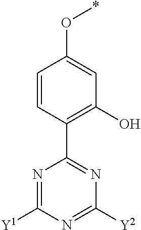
C1=CC(C2=NC([Y2])=NC([Y1])=N2)=C(O)C=C1O*
